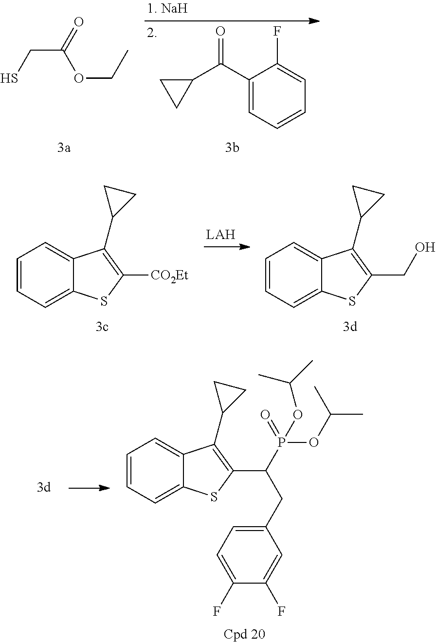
SCC(OCC)=O.C1(C(=O)C2=CC=CC=C2F)CC1.C1=CC=C2C(=C1)C(C1CC1)=C([CO2Et])S2.C1=CC=C2C(=C1)C(C1CC1)=C(CO)S2.C1=CC=C2C(=C1)C(C1CC1)=C(C(P(=O)(OC(C)C)OC(C)C)CC1=CC=C(F)C(F)=C1)S2
